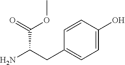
C1=C(O)C=CC(CC(N)C(=O)OC)=C1
